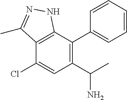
C1=CC=CC(C2=C(C(C)N)C=C(Cl)C3=C2NN=C3C)=C1
